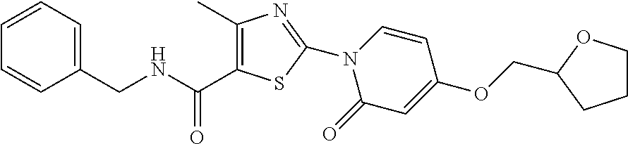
C(C1=C(C)N=C(N2C(=O)C=C(OCC3OCCC3)C=C2)S1)(NCC1=CC=CC=C1)=O
